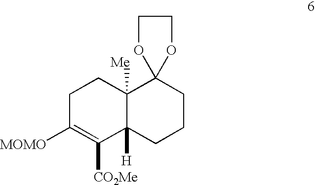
C1C([MOMO])=C([CO2Me])C2([H])C([Me])(C1)C1(CCC2)OCCO1
